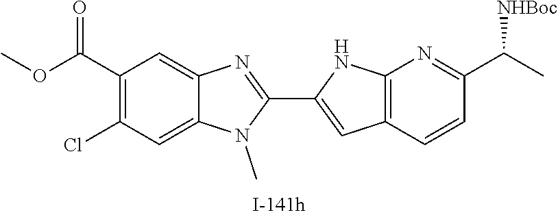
C1(C(OC)=O)=C(Cl)C=C2C(=C1)N=C(C1=CC3=C(N1)N=C(C(C)[NHBoc])C=C3)N2C
